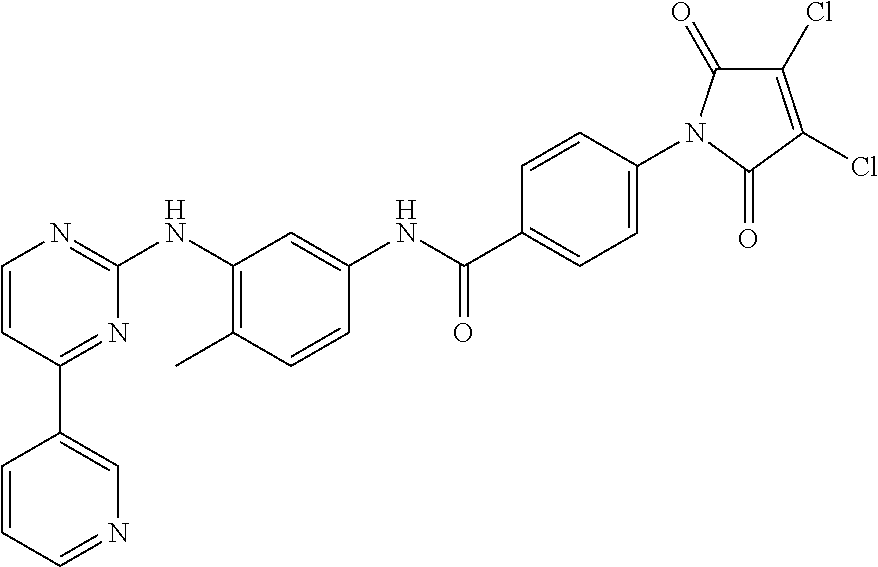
C1(C2=CN=CC=C2)=NC(NC2=C(C)C=CC(NC(C3=CC=C(N4C(=O)C(Cl)=C(Cl)C4=O)C=C3)=O)=C2)=NC=C1
